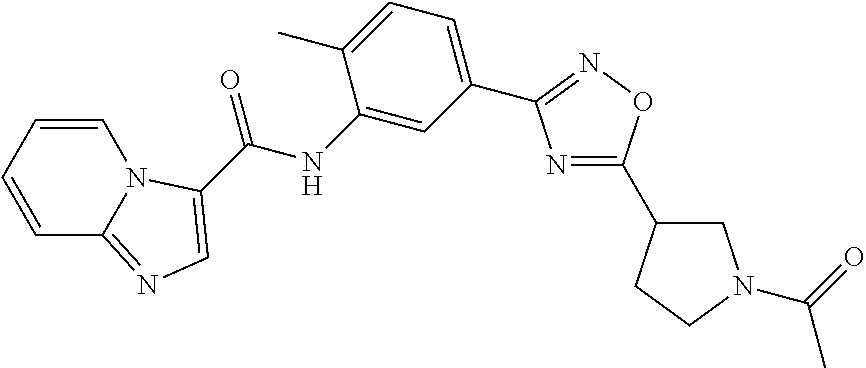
N1=C(C2CN(C(C)=O)CC2)ON=C1C1=CC=C(C)C(NC(=O)C2=CN=C3C=CC=CN32)=C1
